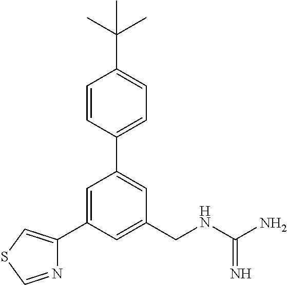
C1=CC(C2=CC(CNC(N)=N)=CC(C3=CSC=N3)=C2)=CC=C1C(C)(C)C
